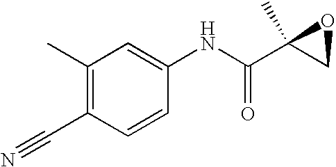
C1(C)=C(C#N)C=CC(NC(C2(C)OC2)=O)=C1
